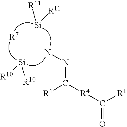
[R1]C(=O)[R4]C(=NN)[R1].[R10][Si][R10].[R11][Si][R11].[R7]
